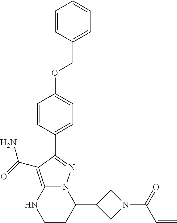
C1(C2N3C(=C(C(=O)N)C(C4=CC=C(OCC5=CC=CC=C5)C=C4)=N3)NCC2)CN(C(C=C)=O)C1
